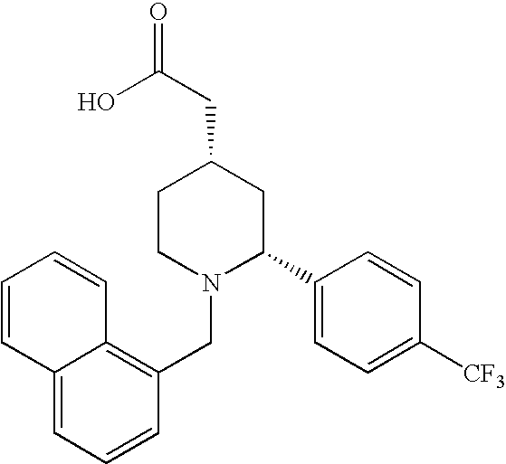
C12=CC=CC(CN3C(C4=CC=C([CF3])C=C4)CC(CC(=O)O)CC3)=C1C=CC=C2
